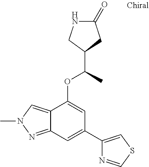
N1C(=O)CC(C(C)OC2=CC(C3=CSC=N3)=CC3=NN(C)C=C23)C1
